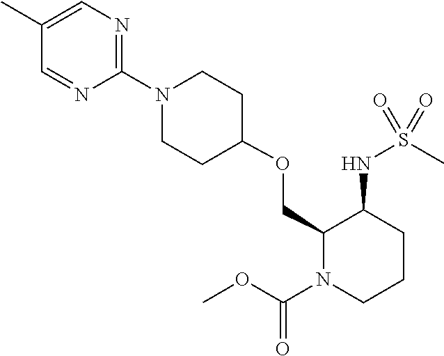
C1(OCC2C(NS(C)(=O)=O)CCCN2C(OC)=O)CCN(C2=NC=C(C)C=N2)CC1
